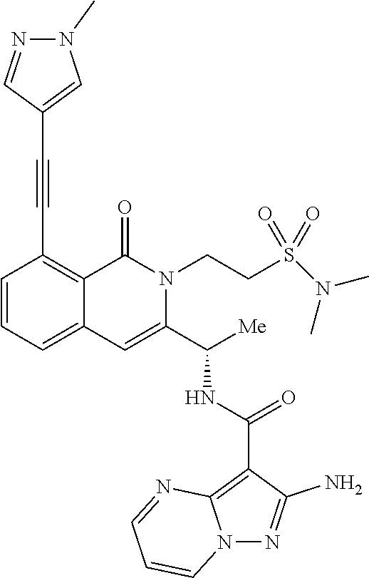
C1=CC=C2C(=C1C#CC1=CN(C)N=C1)C(=O)N(CCS(N(C)C)(=O)=O)C(C([Me])NC(=O)C1=C3N(N=C1N)C=CC=N3)=C2
